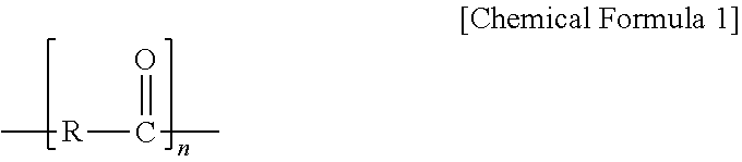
C[R]C(C)=O
